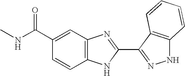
CNC(C1=CC2=C(C=C1)NC(C1=NNC3=C1C=CC=C3)=N2)=O
